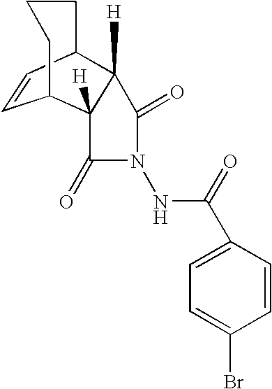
C1C2C=CC(C3([H])C2([H])C(=O)N(NC(C2=CC=C(Br)C=C2)=O)C3=O)CC1
